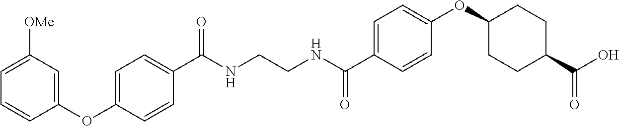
C(NCCNC(C1=CC=C(OC2CCC(C(O)=O)CC2)C=C1)=O)(=O)C1=CC=C(OC2=CC([OMe])=CC=C2)C=C1
